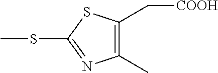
C1(SC)=NC(C)=C(C[COOH])S1
